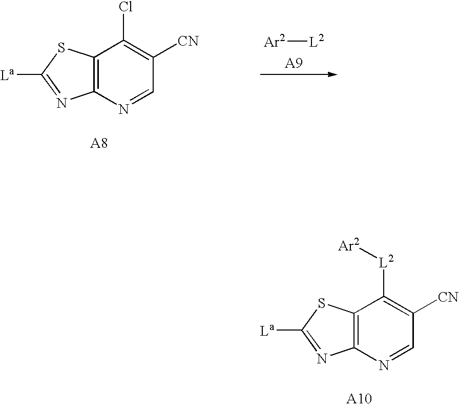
C12=C(N=C([La])S1)N=CC([CN])=C2[L2][Ar2].C12=C(N=C([La])S1)N=CC([CN])=C2Cl.[Ar2][L2]
